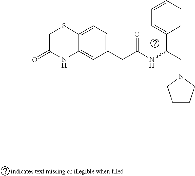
C1(CC(=O)NC(CN2CCCC2)C2=CC=CC=C2)=CC=C2C(=C1)NC(=O)CS2
